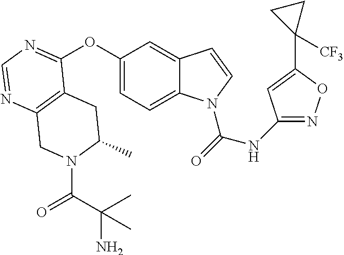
C12=C(N=CN=C1OC1=CC=C3C(=C1)C=CN3C(=O)NC1=NOC(C3([CF3])CC3)=C1)CN(C(C(N)(C)C)=O)C(C)C2
